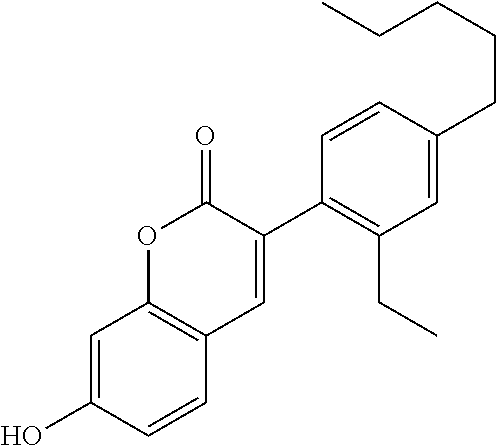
C1=C(CCCCC)C=CC(C2=CC3=C(OC2=O)C=C(O)C=C3)=C1CC
